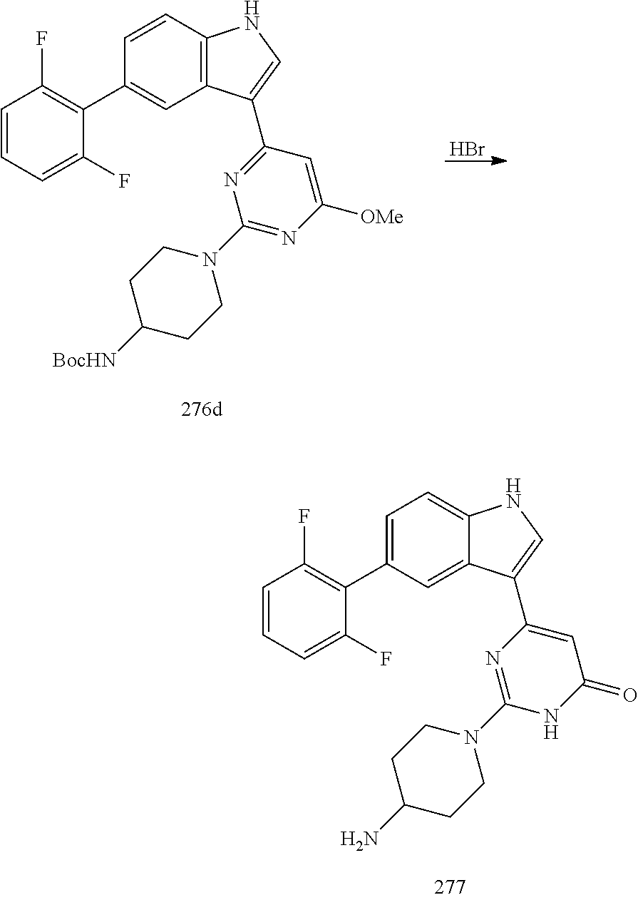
C1=CC=C(F)C(C2=CC=C3C(=C2)C(C2=CC(=O)NC(N4CCC(N)CC4)=N2)=CN3)=C1F.C1=CC=C(F)C(C2=CC3=C(C=C2)NC=C3C2=NC(N3CCC([BocHN])CC3)=NC([OMe])=C2)=C1F.Br
